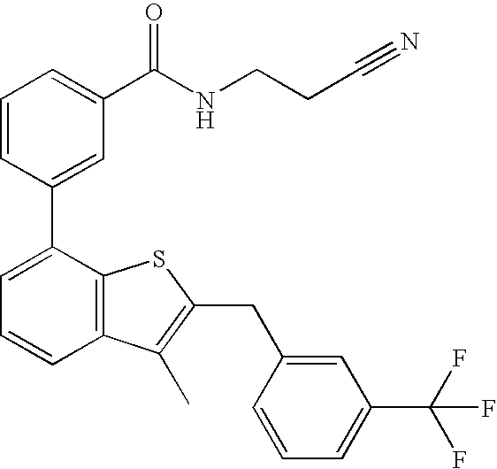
C1=CC(C2=CC=CC3=C2SC(CC2=CC(C(F)(F)F)=CC=C2)=C3C)=CC(C(NCCC#N)=O)=C1
